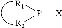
[X]P([R1])[R2]
